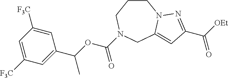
C1=C([F3C])C=C(C(OC(N2CCCN3C(=CC(C([OEt])=O)=N3)C2)=O)C)C=C1[F3C]
